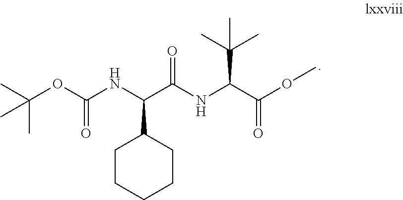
C(OC(NC(C(NC(C(OC)=O)C(C)(C)C)=O)C1CCCCC1)=O)(C)(C)C
